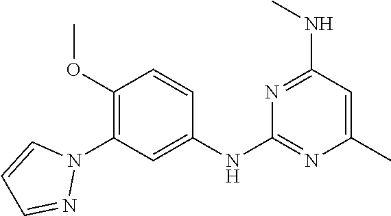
C1(NC2=NC(C)=CC(NC)=N2)=CC(N2C=CC=N2)=C(OC)C=C1
